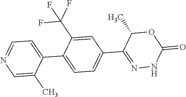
C1=C(C)C(C2=CC=C(C3=NNC(=O)OC3C)C=C2C(F)(F)F)=CC=N1
